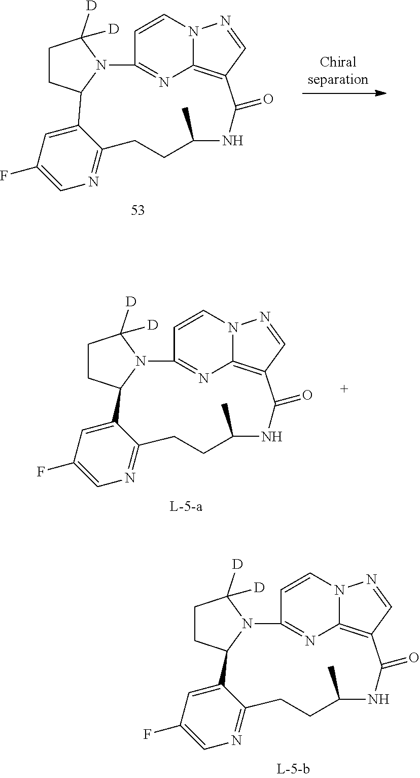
C1CC2N(C1([D])[D])C1=NC3=C(C=NN3C=C1)C(=O)NC(C)CCC1=NC=C(F)C=C21.C1CC2N(C1([D])[D])C1=NC3=C(C=NN3C=C1)C(=O)NC(C)CCC1=NC=C(F)C=C21.C1CC2N(C1([D])[D])C1=NC3=C(C=NN3C=C1)C(=O)NC(C)CCC1=NC=C(F)C=C21
